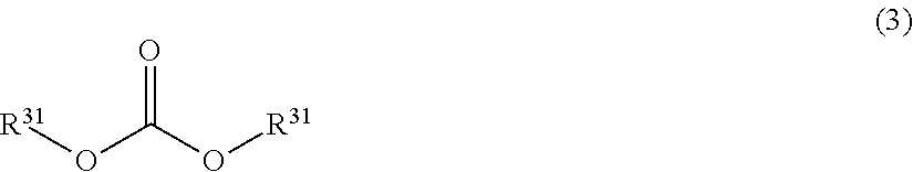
O=C(O[R31])O[R31]
